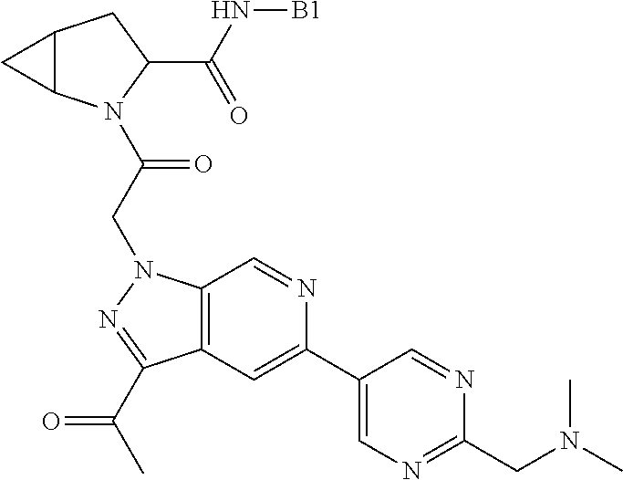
C12C(N(C(CN3C4=C(C=C(C5=CN=C(CN(C)C)N=C5)N=C4)C(C(C)=O)=N3)=O)C(C(N[B1])=O)C1)C2
